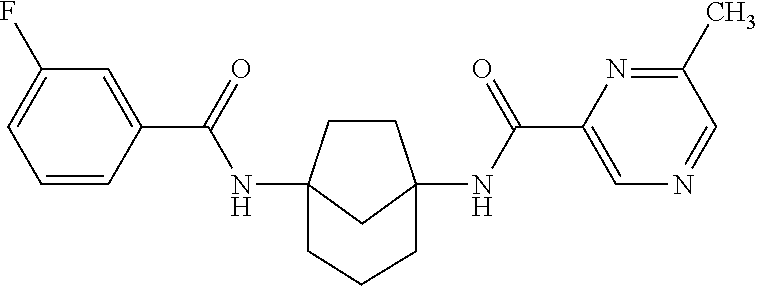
C1CC2(NC(C3=CC(F)=CC=C3)=O)CC1(NC(C1=CN=CC(C)=N1)=O)CCC2
